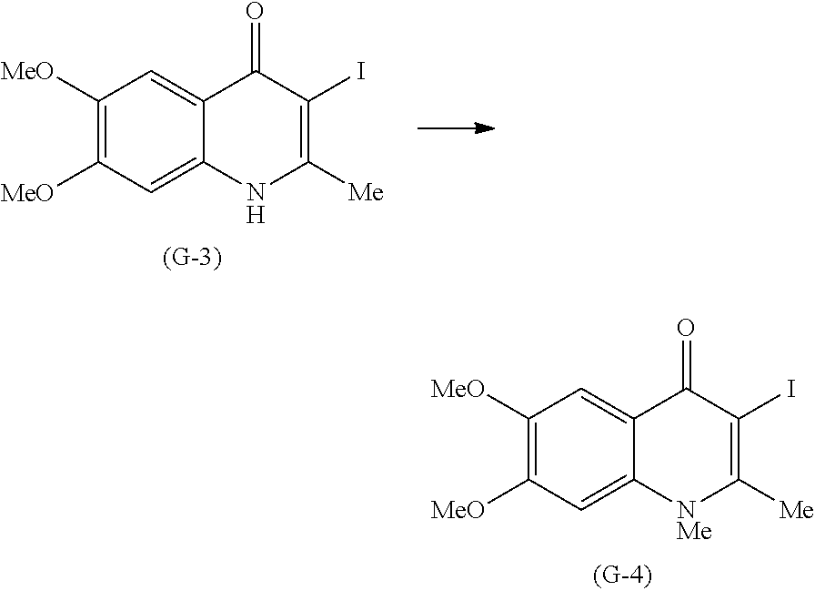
C1([MeO])=C([MeO])C=C2C(=C1)C(=O)C(I)=C([Me])[NMe]2.C1([MeO])=C([MeO])C=C2C(=C1)C(=O)C(I)=C([Me])N2
